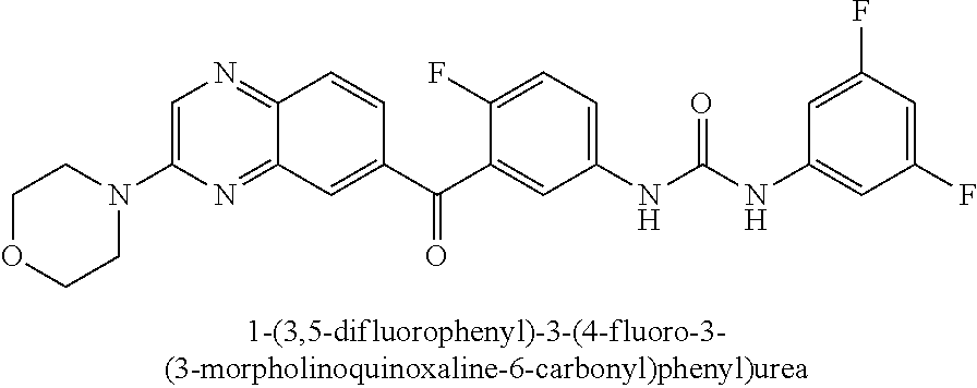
C1=C(N2CCOCC2)N=C2C(=N1)C=CC(C(C1=CC(NC(NC3=CC(F)=CC(F)=C3)=O)=CC=C1F)=O)=C2
